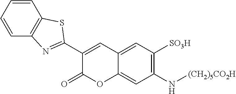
C1=CC=CC2=C1N=C(C1=CC3=CC([SO3H])=C(N[(CH2)5CO2H])C=C3OC1=O)S2
